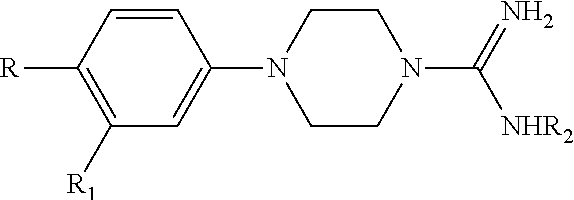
C1=CC([R])=C([R1])C=C1N1CCN(C([NHR2])=N)CC1
